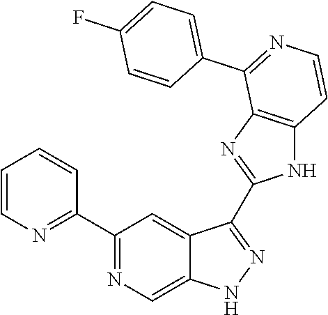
C1(C2=NC=C3C(=C2)C(C2=NC4=C(N2)C=CN=C4C2=CC=C(F)C=C2)=NN3)=NC=CC=C1
